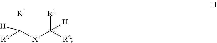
[R1]C([X1]C([R2])([R1])[H])([R2])[H]
